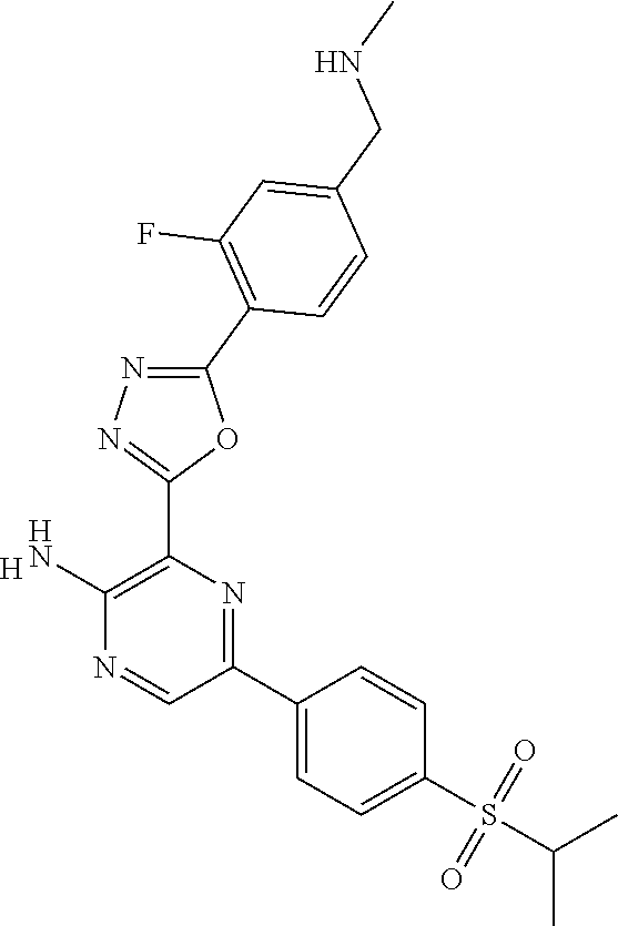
[H].C1(N)=C(C2=NN=C(C3=C(F)C=C(CNC)C=C3)O2)N=C(C2=CC=C(S(=O)(=O)C(C)C)C=C2)C=N1
